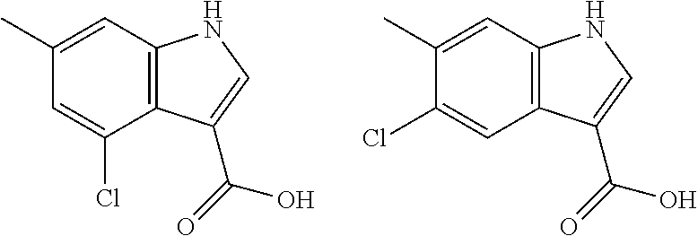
C1(C)=CC2=C(C(Cl)=C1)C(C(=O)O)=CN2.C1(C)=CC2=C(C=C1Cl)C(C(=O)O)=CN2
